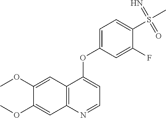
C12=C(N=CC=C1OC1=CC=C(S(C)(=N)=O)C(F)=C1)C=C(OC)C(OC)=C2
